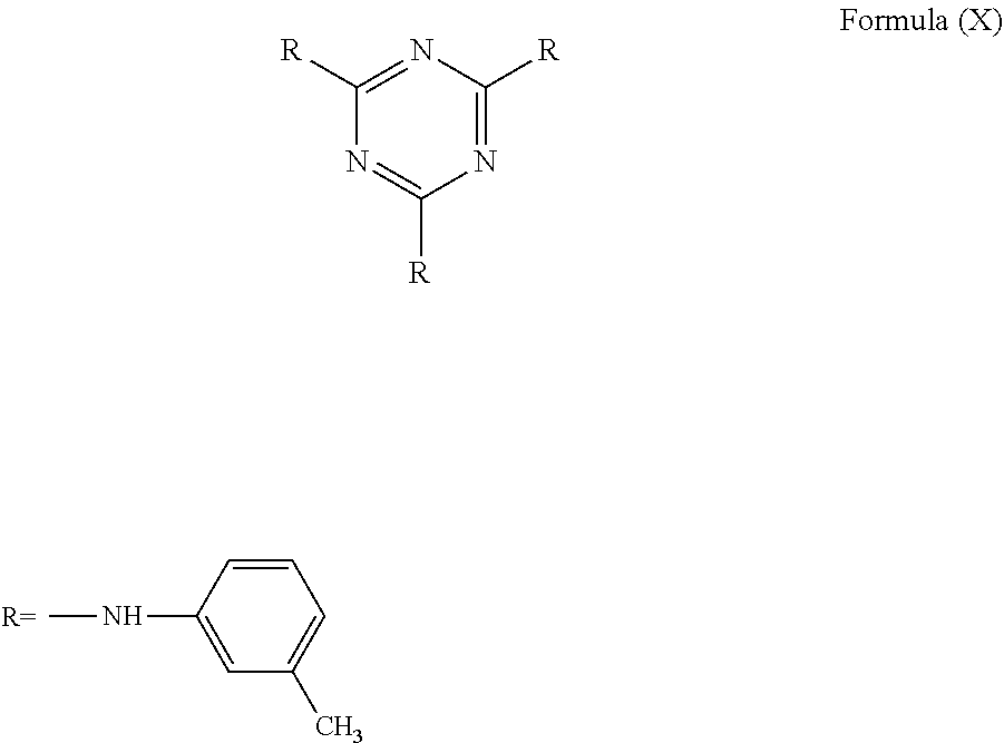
C1(NC)=CC(C)=CC=C1.C1([R])=NC([R])=NC([R])=N1
